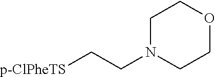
C1N(CC[p-ClPheTS])CCOC1
